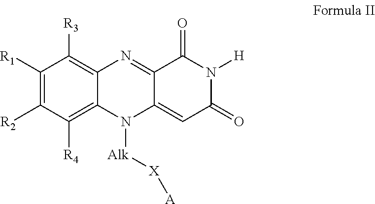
C1([R1])=C([R2])C([R4])=C2C(=C1[R3])N=C1C(=CC(=O)N([H])C1=O)N2[Alk][X][A]
